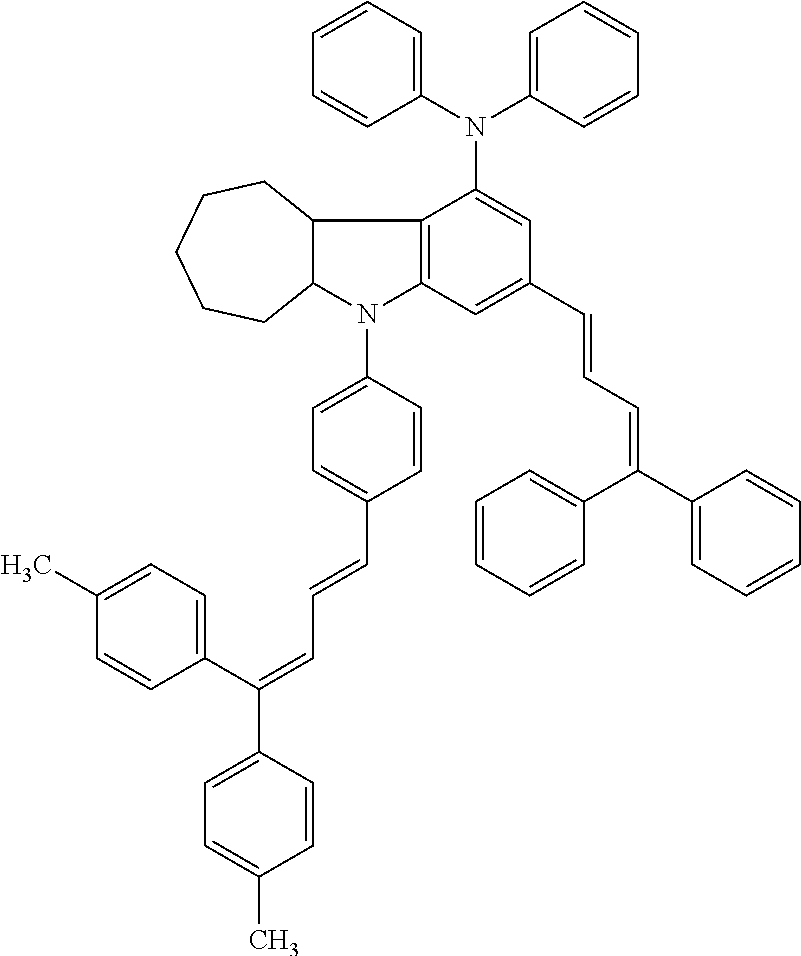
C12=C(C=C(C=CC=C(C3=CC=CC=C3)C3=CC=CC=C3)C=C1N(C1=CC=CC=C1)C1=CC=CC=C1)N(C1=CC=C(C=CC=C(C3=CC=C(C)C=C3)C3=CC=C(C)C=C3)C=C1)C1C2CCCCC1
